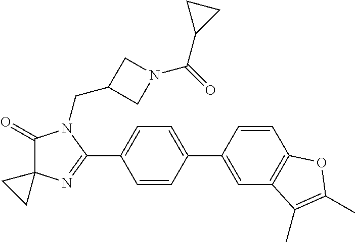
C1(=O)C2(N=C(C3=CC=C(C4=CC5=C(C=C4)OC(C)=C5C)C=C3)N1CC1CN(C(=O)C3CC3)C1)CC2
